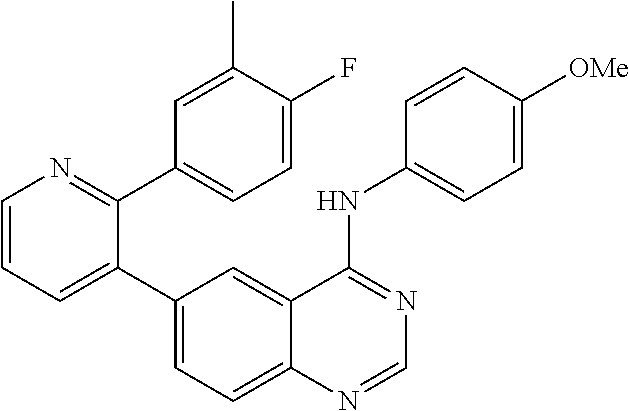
C1=CN=C(C2=CC=C(F)C(C)=C2)C(C2=CC=C3C(=C2)C(NC2=CC=C([OMe])C=C2)=NC=N3)=C1
